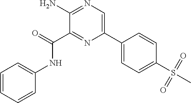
C1=CC=CC(NC(C2=NC(C3=CC=C(S(C)(=O)=O)C=C3)=CN=C2N)=O)=C1
